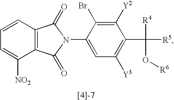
C1=C(N2C(=O)C3=C(C2=O)C([NO2])=CC=C3)C(Br)=C([Y2])C(C([R5])([R4])O[R6])=C1[Y3]
